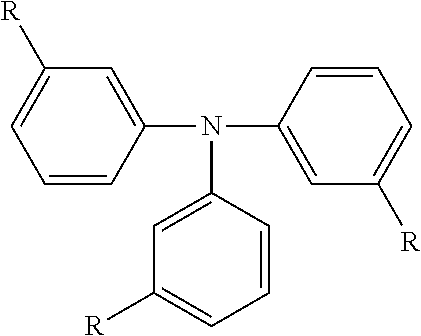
C1=CC(N(C2=CC([R])=CC=C2)C2=CC([R])=CC=C2)=CC([R])=C1
